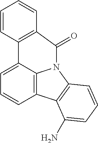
C1=CC2=C(C=C1)C(=O)N1C3=C(C=CC=C23)C2=C1C=CC=C2N
